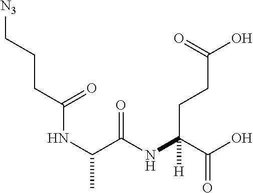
N(C(C(NC(C(O)=O)(CCC(O)=O)[H])=O)C)C(CCC[N3])=O
